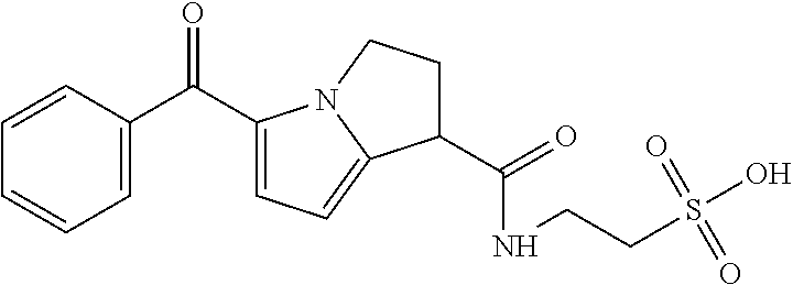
C1=C(C(C2=CC=C3N2CCC3C(=O)NCCS(O)(=O)=O)=O)C=CC=C1
